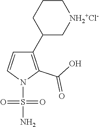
C1(C2C[NH2+Cl-]CCC2)=C(C(O)=O)N(S(=O)(=O)N)C=C1
